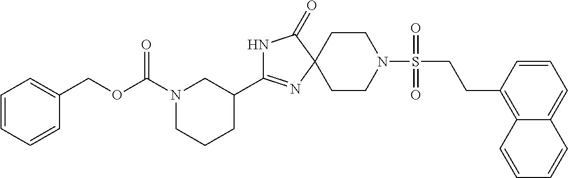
C1CN(S(=O)(=O)CCC2=C3C(=CC=C2)C=CC=C3)CCC12N=C(C1CN(C(OCC3=CC=CC=C3)=O)CCC1)NC2=O
